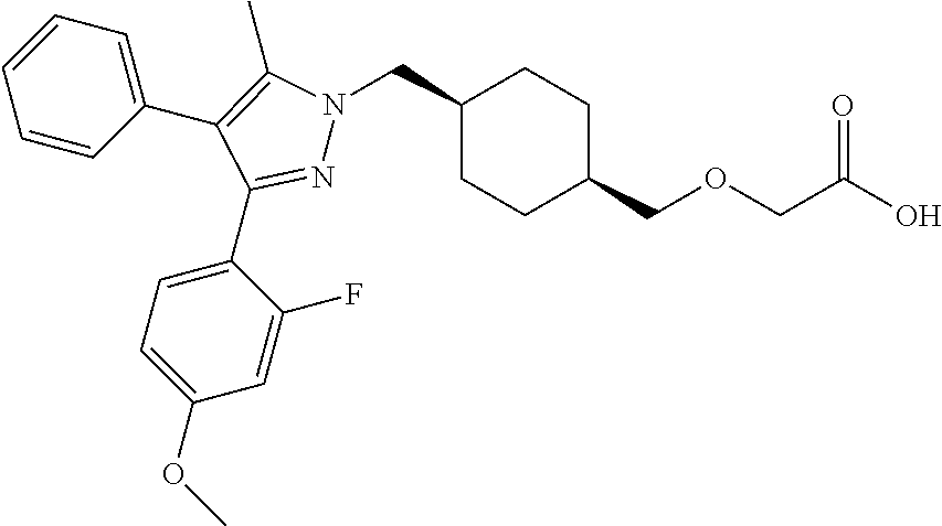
C1(CN2N=C(C3=CC=C(OC)C=C3F)C(C3=CC=CC=C3)=C2C)CCC(COCC(O)=O)CC1
